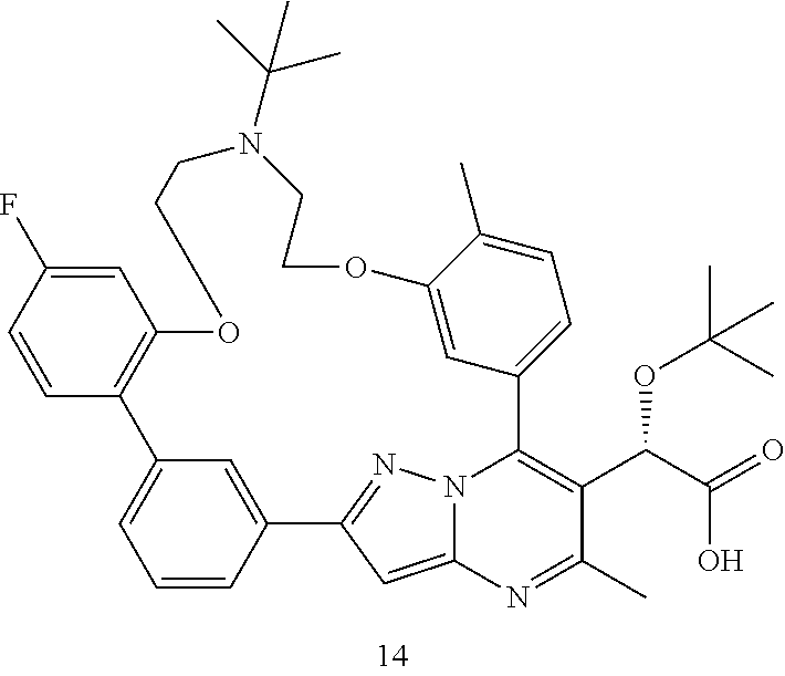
C1=CC2=CC(=C1)C1=C(C=C(F)C=C1)OCCN(C(C)(C)C)CCOC1=CC(=CC=C1C)C1=C(C(C(=O)O)OC(C)(C)C)C(C)=NC3=CC2=NN31
